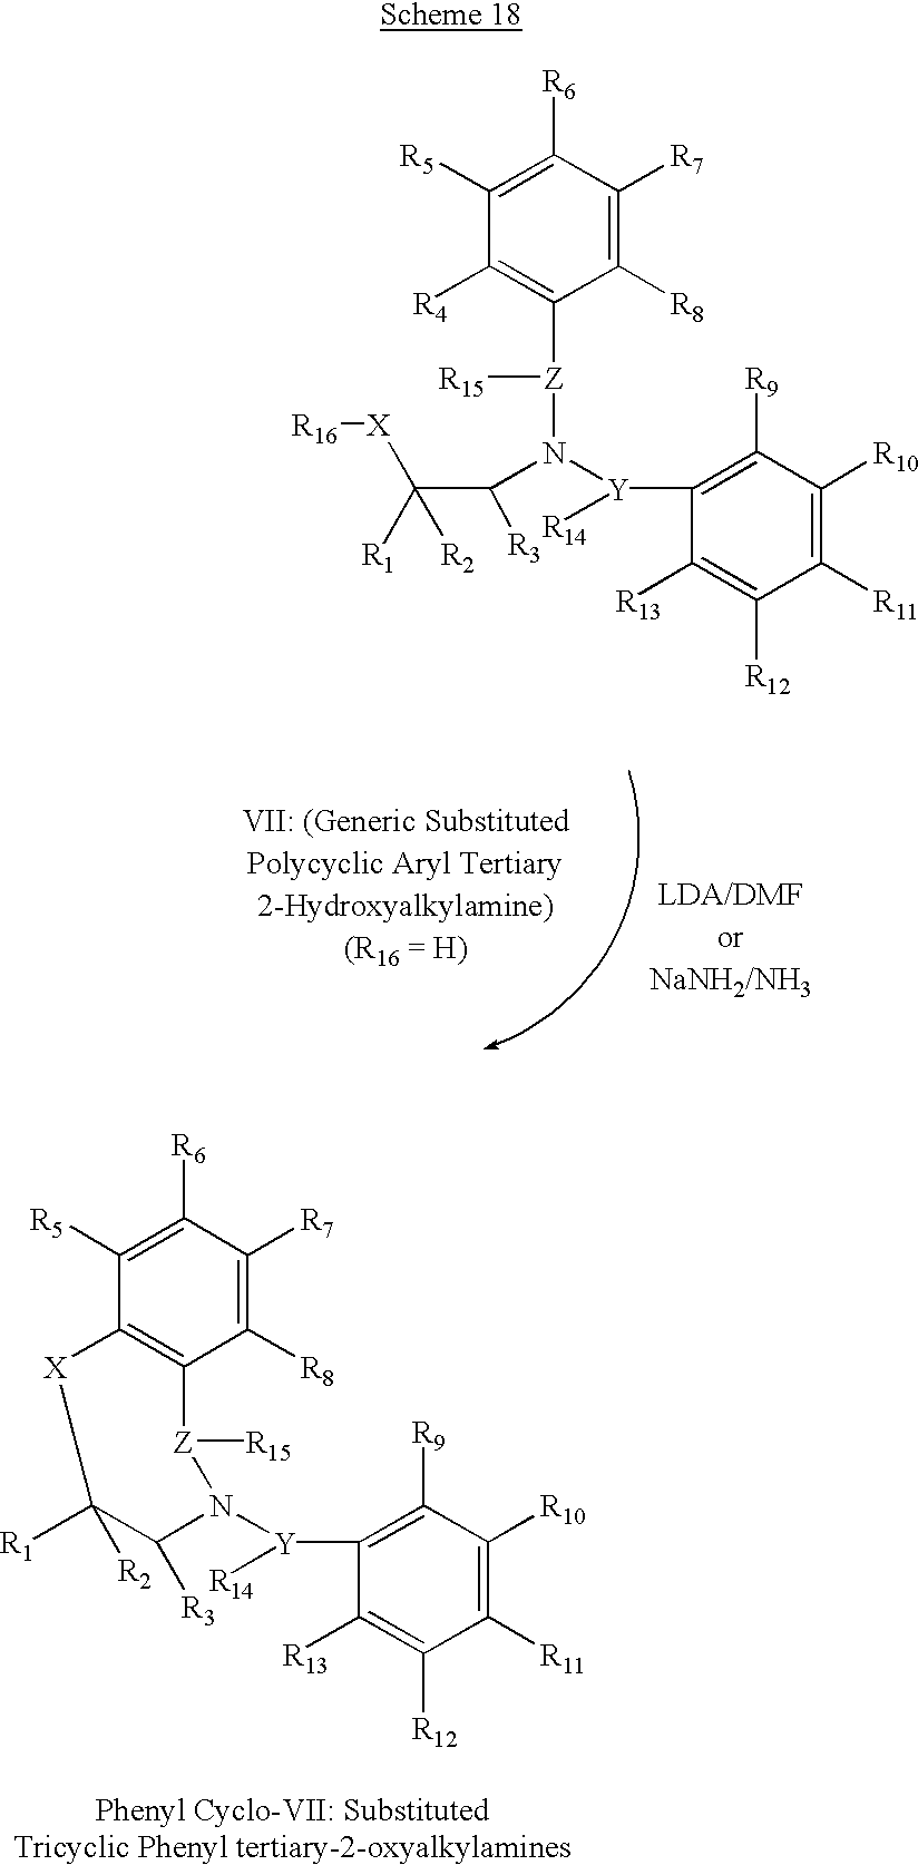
C1([R5])=C([R6])C([R7])=C([R8])C([Z]([R15])N([Y](C2=C([R9])C([R10])=C([R11])C([R12])=C2[R13])[R14])C(C([R1])([R2])[X][R16])[R3])=C1[R4].C1([R5])=C([R6])C([R7])=C([R8])C2=C1[X]C([R1])([R2])C([R3])N([Y]([R14])C1=C([R9])C([R10])=C([R11])C([R12])=C1[R13])[Z]2[R15]
